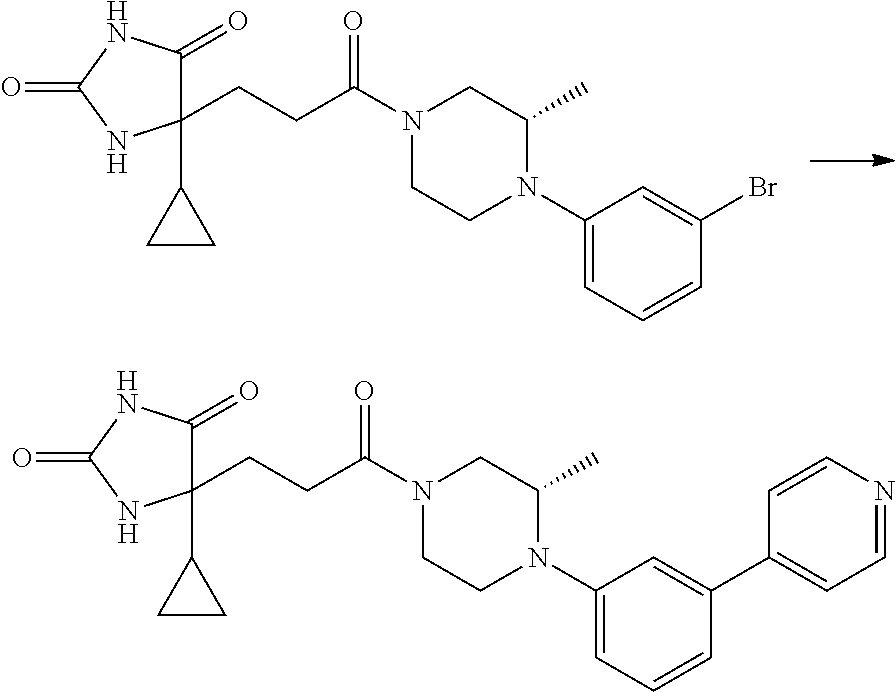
C1(CCC(=O)N2CC(C)N(C3=CC=CC(Br)=C3)CC2)(C2CC2)C(=O)NC(=O)N1.C1(CCC(=O)N2CC(C)N(C3=CC=CC(C4=CC=NC=C4)=C3)CC2)(C2CC2)C(=O)NC(=O)N1
